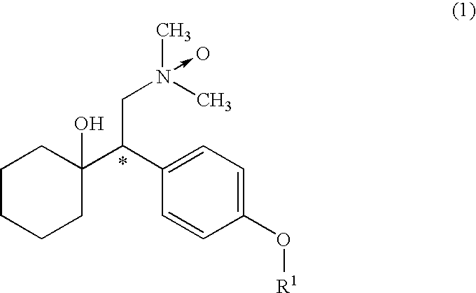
C1(O[R1])=CC=C(C(C2(O)CCCCC2)CN(C)(C)->O)C=C1
